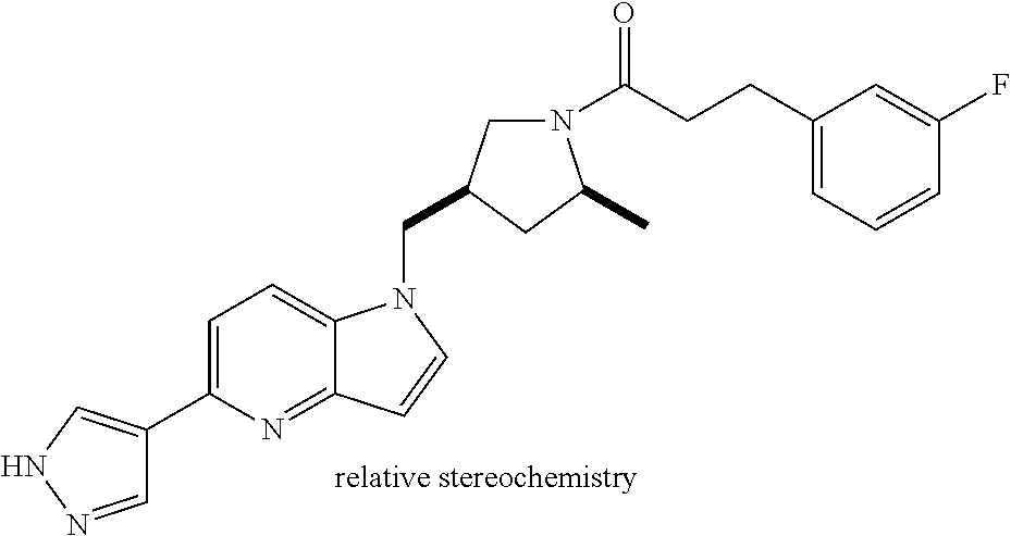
C1=NNC=C1C1=CC=C2C(=N1)C=CN2CC1CN(C(CCC2=CC=CC(F)=C2)=O)C(C)C1
